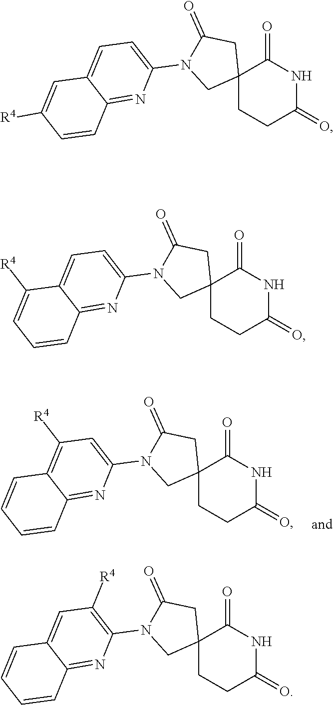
C12(CCC(=O)NC1=O)CC(=O)N(C1=CC=C3C(=N1)C=CC([R4])=C3)C2.C12(CCC(=O)NC1=O)CC(=O)N(C1=CC=C3C(=N1)C=CC=C3[R4])C2.C12(CCC(=O)NC1=O)CC(=O)N(C1=C([R4])C=C3C(=N1)C=CC=C3)C2.C12(CCC(=O)NC1=O)CC(=O)N(C1=CC([R4])=C3C(=N1)C=CC=C3)C2
